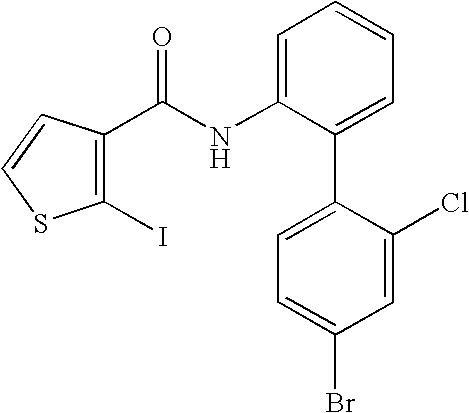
C1(I)=C(C(NC2=CC=CC=C2C2=CC=C(Br)C=C2Cl)=O)C=CS1
